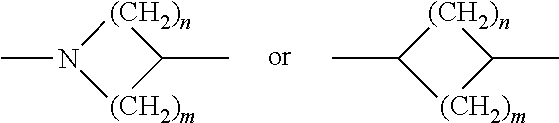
CN1[(CH2)m]C(C)[(CH2)n]1.CC1[(CH2)m]C(C)[(CH2)n]1
